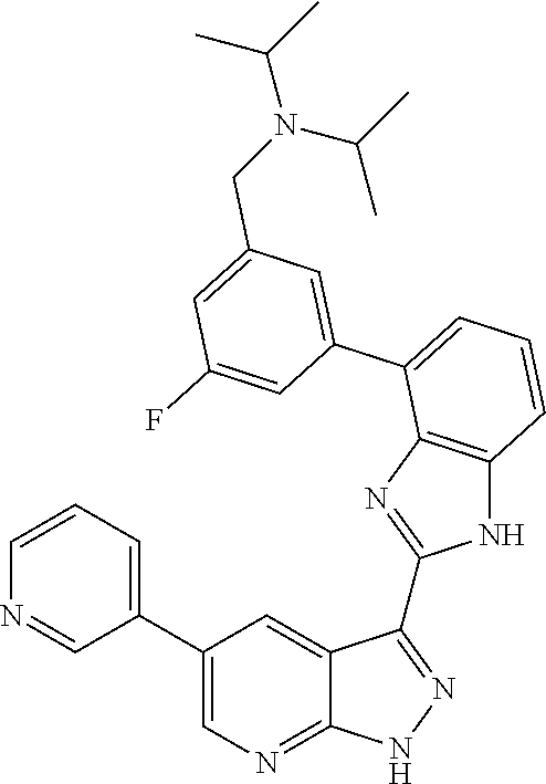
C1=CC=C(C2=CN=C3C(=C2)C(C2=NC4=C(N2)C=CC=C4C2=CC(CN(C(C)C)C(C)C)=CC(F)=C2)=NN3)C=N1
